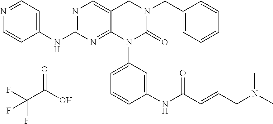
CN(CC=CC(NC1=CC(N2C3=NC(NC4=CC=NC=C4)=NC=C3CN(CC3=CC=CC=C3)C2=O)=CC=C1)=O)C.FC(C(O)=O)(F)F
